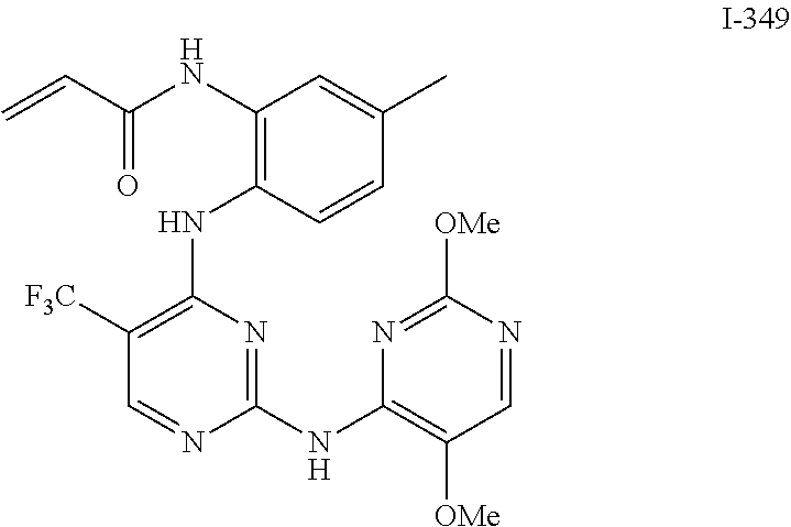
C1([F3C])=C(NC2=C(NC(C=C)=O)C=C(C)C=C2)N=C(NC2=C([OMe])C=NC([OMe])=N2)N=C1
